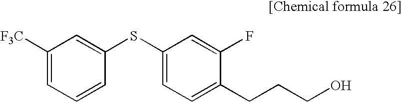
C1([F3C])=CC=CC(SC2=CC=C(CCCO)C(F)=C2)=C1
